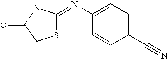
C1(N=C2SCC(=O)N2)=CC=C(C#N)C=C1
